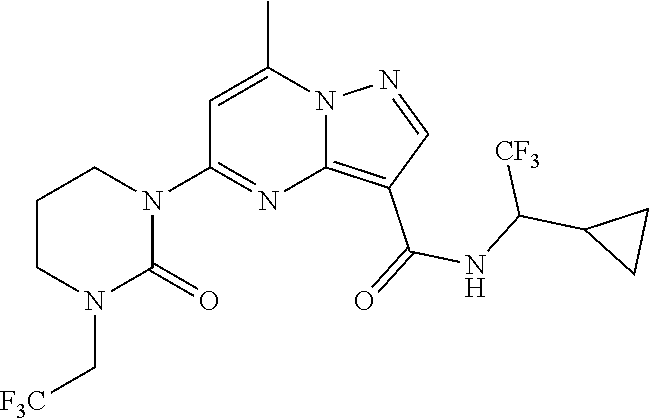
C12=C(C(=O)NC(C3CC3)[CF3])C=NN1C(C)=CC(N1CCCN(C[F3C])C1=O)=N2
